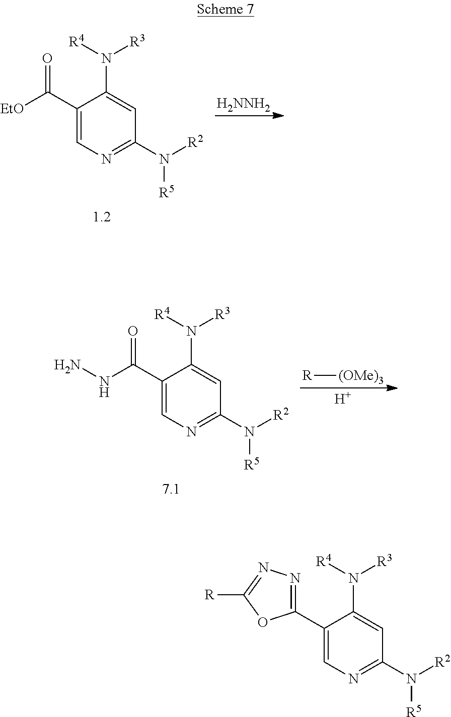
C1(C([EtO])=O)=CN=C(N([R2])[R5])C=C1N([R4])[R3].[H2NNH2].C1(C(NN)=O)=CN=C(N([R2])[R5])C=C1N([R4])[R3].[R][(OMe)3].[H].C1(C2=NN=C([R])O2)=CN=C(N([R2])[R5])C=C1N([R4])[R3]
